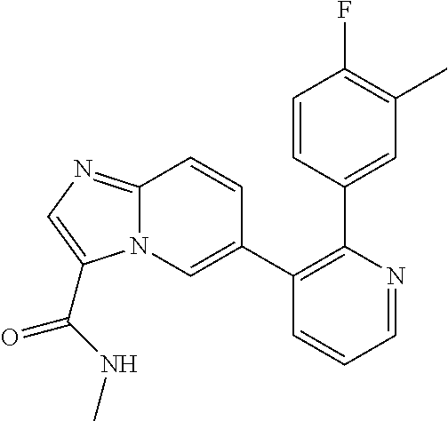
C1(C2=CN3C(=NC=C3C(NC)=O)C=C2)=C(C2=CC(C)=C(F)C=C2)N=CC=C1
